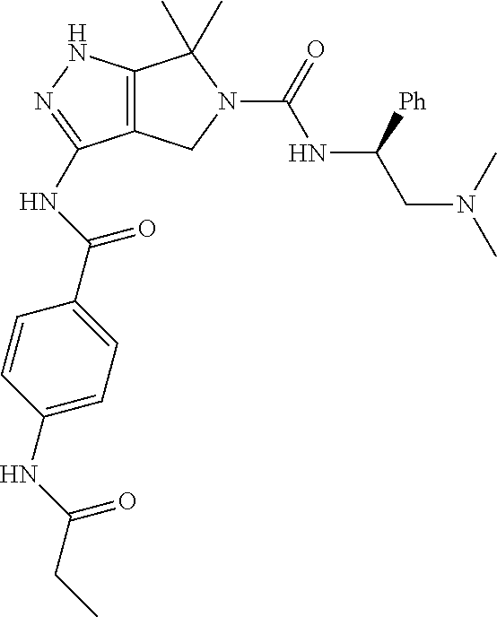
C12=C(NN=C1NC(C1=CC=C(NC(CC)=O)C=C1)=O)C(C)(C)N(C(=O)NC(CN(C)C)[Ph])C2
